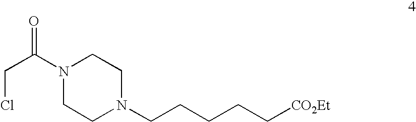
N1(C(CCl)=O)CCN(CCCCC[CO2Et])CC1
